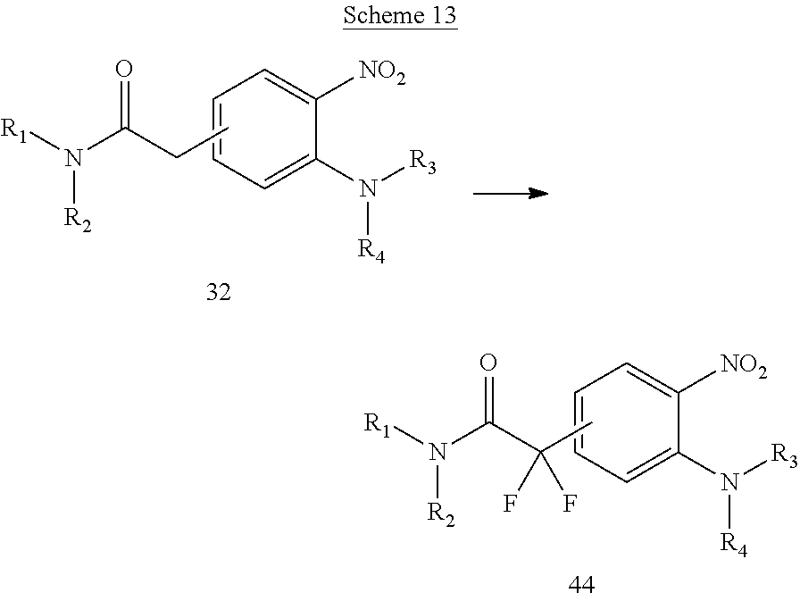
C1=CC=C(N([R3])[R4])C([NO2])=C1.CC(C(N([R1])[R2])=O)(F)F.C1=CC=C(N([R3])[R4])C([NO2])=C1.CCC(N([R1])[R2])=O
